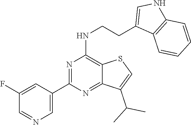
C1(C2=NC(NCCC3=CNC4=C3C=CC=C4)=C3C(=N2)C(C(C)C)=CS3)=CN=CC(F)=C1
